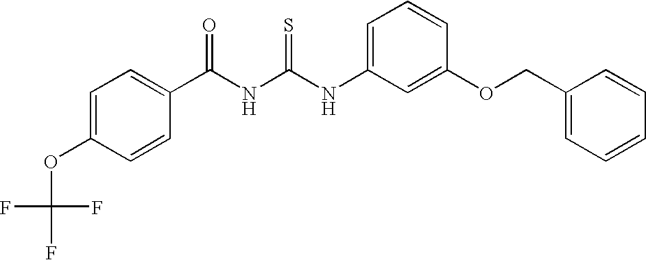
C(NC(NC1=CC=CC(OCC2=CC=CC=C2)=C1)=S)(=O)C1=CC=C(OC(F)(F)F)C=C1
